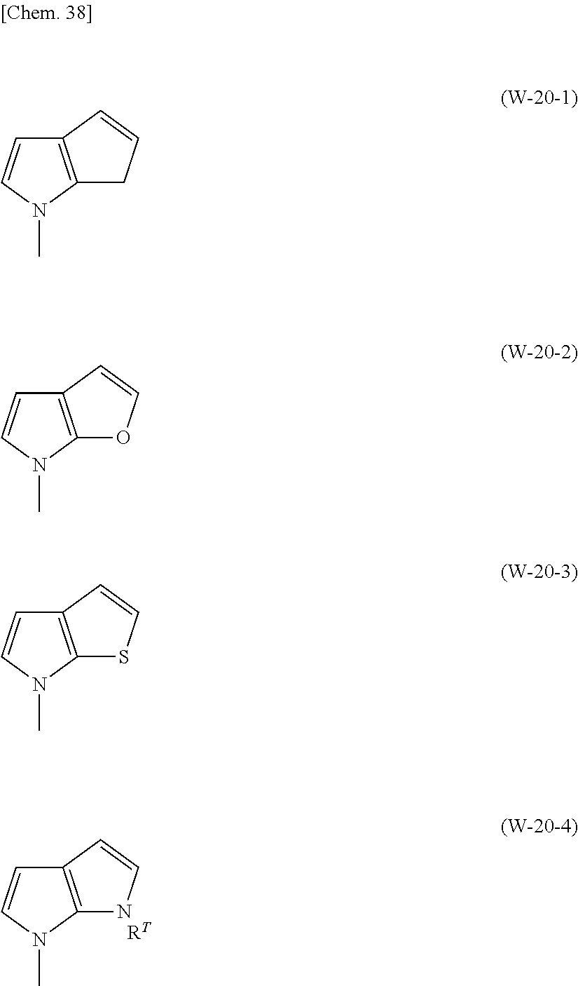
C12=C(N(C)C=C1)NC=C2.[RT].C12=C(N(C)C=C1)CC=C2.C12=C(N(C)C=C1)OC=C2.C12=C(N(C)C=C1)SC=C2
